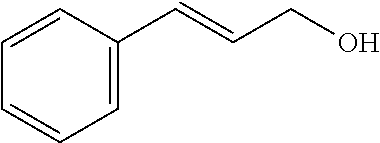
C1=C(C=CCO)C=CC=C1
